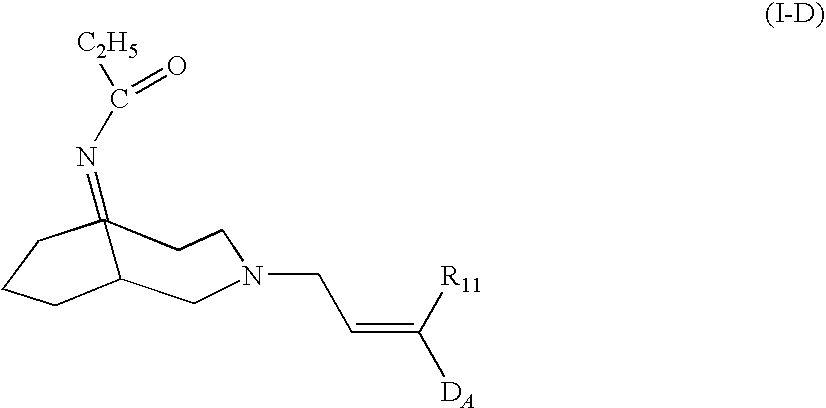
C1N(CC=C([DA])[R11])CCC2(=NC([C2H5])=O)CCCC12
